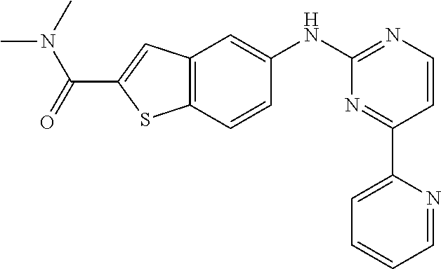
C1=CC2=C(C=C1NC1=NC=CC(C3=CC=CC=N3)=N1)C=C(C(N(C)C)=O)S2
